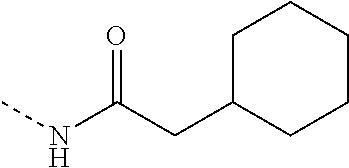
C1(CC(NC)=O)CCCCC1
